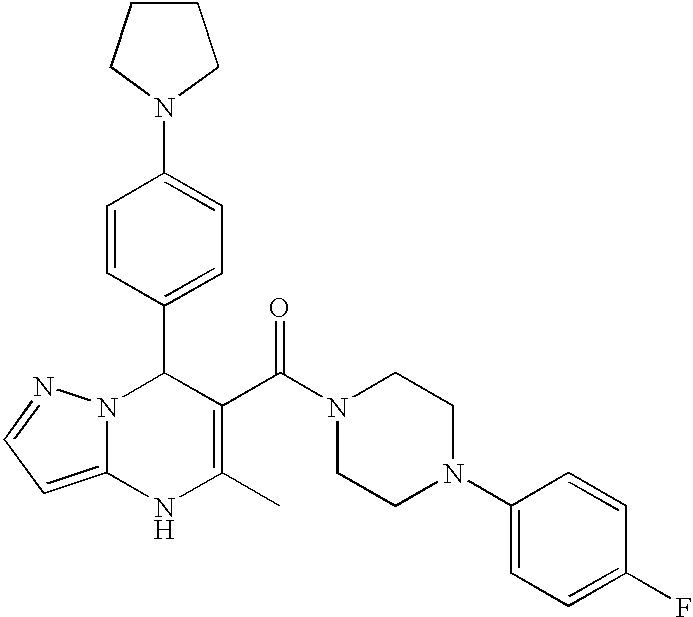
C1=CC(C2N3C(=CC=N3)NC(C)=C2C(N2CCN(C3=CC=C(F)C=C3)CC2)=O)=CC=C1N1CCCC1
